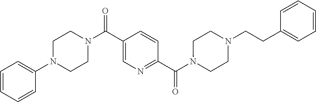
N1(C(C2=NC=C(C(N3CCN(C4=CC=CC=C4)CC3)=O)C=C2)=O)CCN(CCC2=CC=CC=C2)CC1
